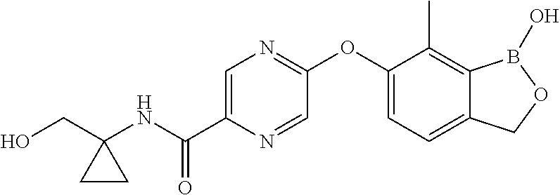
OCC1(NC(C2=CN=C(OC3=CC=C4C(=C3C)B(O)OC4)C=N2)=O)CC1
